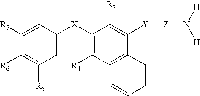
C1=C([X]C2=C([R4])C3=C(C([Y][Z]N([H])[H])=C2[R3])C=CC=C3)C=C([R7])C([R6])=C1[R5]
